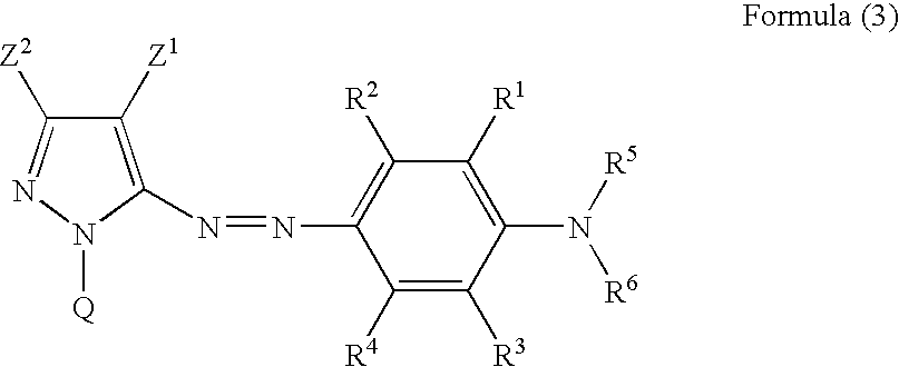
C1([Z1])=C(N=NC2=C([R2])C([R1])=C(N([R5])[R6])C([R3])=C2[R4])N([Q])N=C1[Z2]
